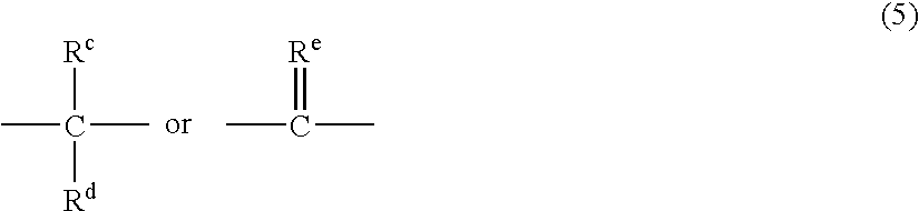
[Rc]C(C)(C)[Rd].[Re]=C(C)C
